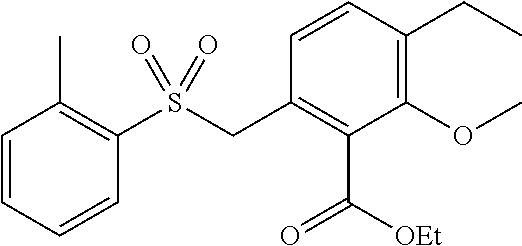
C1=CC=CC(S(CC2=C(C(=O)[OEt])C(OC)=C(CC)C=C2)(=O)=O)=C1C
